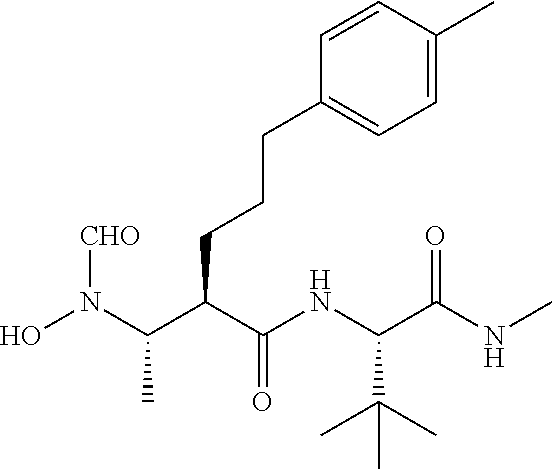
ON(C(C(C(NC(C(NC)=O)C(C)(C)C)=O)CCCC1=CC=C(C)C=C1)C)[CHO]
